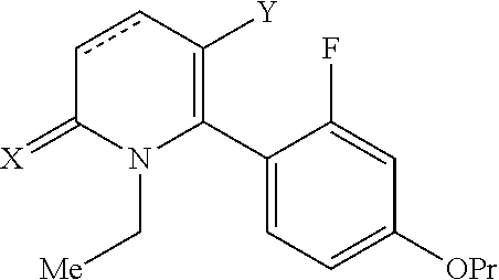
C1(C2=C([Y])ccC(=[X])N2C[Me])=CC=C([OPr])C=C1F
